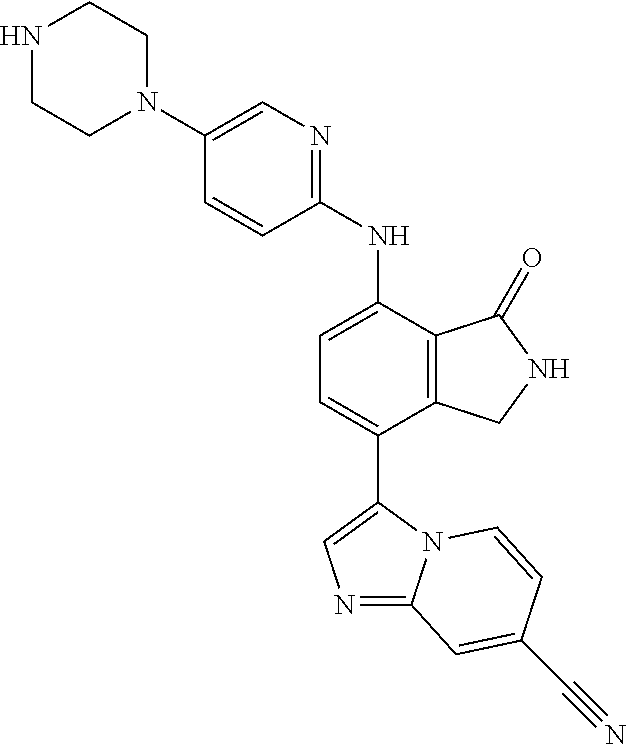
C1(N2CCNCC2)=CN=C(NC2=CC=C(C3=CN=C4N3C=CC(C#N)=C4)C3=C2C(=O)NC3)C=C1
